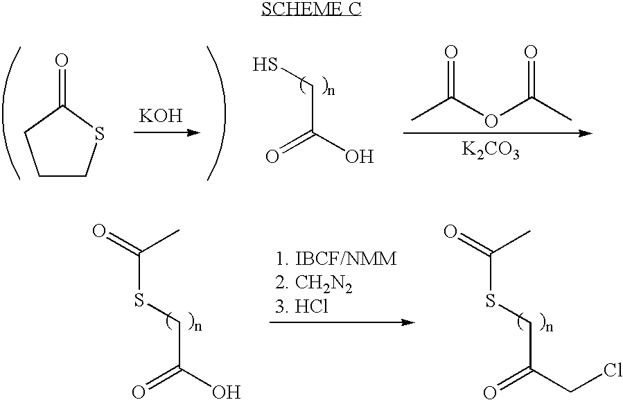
[KOH].C1CSC(=O)C1.SCC(O)=O.CC(OC(C)=O)=O.[K2CO3].S(CC(O)=O)C(=O)C.S(CC(CCl)=O)C(=O)C
